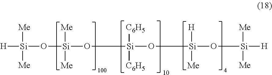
[H][Si]([Me])([Me])O[Si](O[Si](O[Si](O[Si]([Me])([Me])[H])([H])[Me])([C6H5])[C6H5])([Me])[Me]
